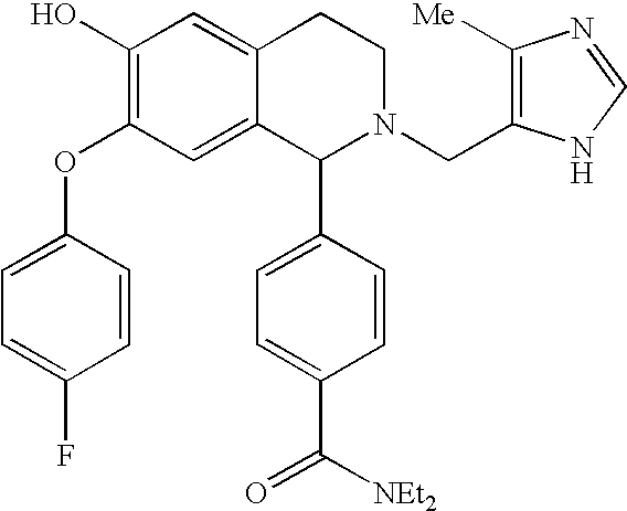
C1(O)=C(OC2=CC=C(F)C=C2)C=C2C(=C1)CCN(CC1=C([Me])N=CN1)C2C1=CC=C(C([NEt2])=O)C=C1
